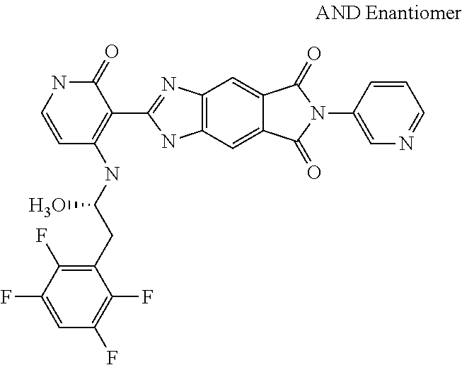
C1=CNC(=O)C(C2=NC3=C(N2)C=C2C(=C3)C(=O)N(C3=CN=CC=C3)C2=O)=C1NC(CC1=C(F)C(F)=CC(F)=C1F)O
